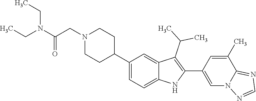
C1N(CC(N(CC)CC)=O)CCC(C2=CC=C3C(=C2)C(C(C)C)=C(C2=CN4C(=NC=N4)C(C)=C2)N3)C1
